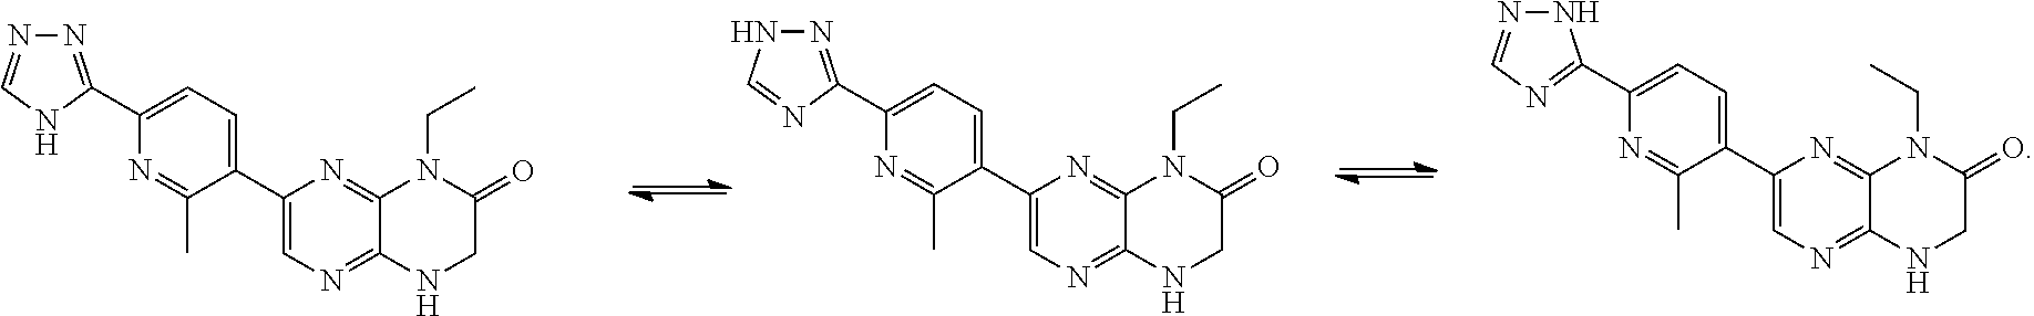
N1=C(C2=CC=C(C3=CN=C4C(=N3)N(CC)C(=O)CN4)C(C)=N2)N=CN1.N1N=CN=C1C1=CC=C(C2=CN=C3C(=N2)N(CC)C(=O)CN3)C(C)=N1.C1(C2=NN=CN2)=CC=C(C2=CN=C3C(=N2)N(CC)C(=O)CN3)C(C)=N1
